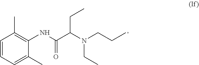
C1=CC=C(C)C(NC(C(N(CCC)CC)CC)=O)=C1C
